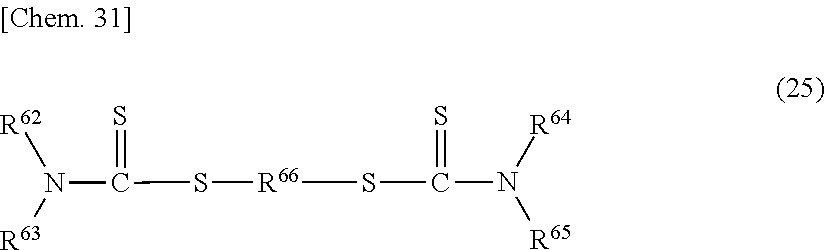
S(C(N([R63])[R62])=S)[R66]SC(N([R64])[R65])=S
